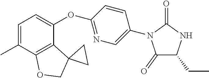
C12=C(OCC13CC3)C(C)=CC=C2OC1=NC=C(N2C(=O)C(CC)NC2=O)C=C1
